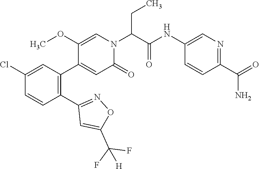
C1(OC)=CN(C(C(NC2=CN=C(C(=O)N)C=C2)=O)CC)C(=O)C=C1C1=C(C2=NOC(C(F)(F)[H])=C2)C=CC(Cl)=C1
